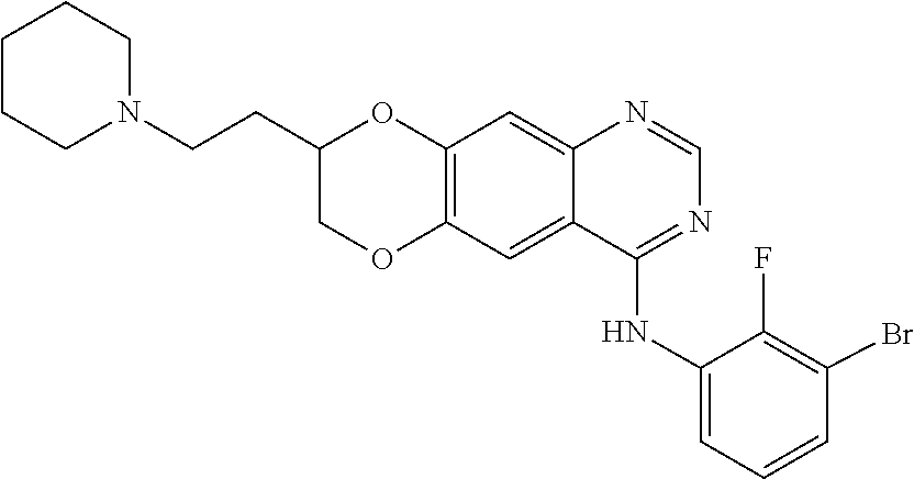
C1=NC2=CC3=C(OCC(CCN4CCCCC4)O3)C=C2C(NC2=CC=CC(Br)=C2F)=N1
